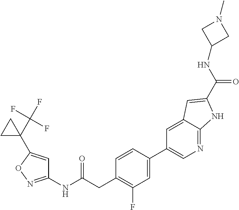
C1(NC(CC2=C(F)C=C(C3=CN=C4C(=C3)C=C(C(=O)NC3CN(C)C3)N4)C=C2)=O)=NOC(C2(C(F)(F)F)CC2)=C1
